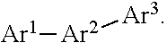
[Ar1][Ar2][Ar3]
